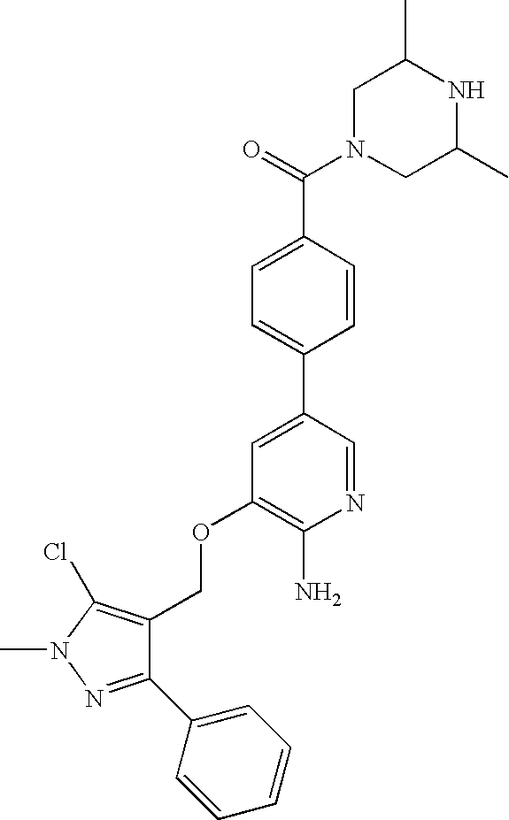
C1N(C(=O)C2=CC=C(C3=CC(OCC4=C(Cl)N(C)N=C4C4=CC=CC=C4)=C(N)N=C3)C=C2)CC(C)NC1C
